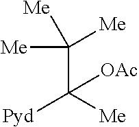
C(C([Me])([Pyd])[OAc])([Me])([Me])[Me]
